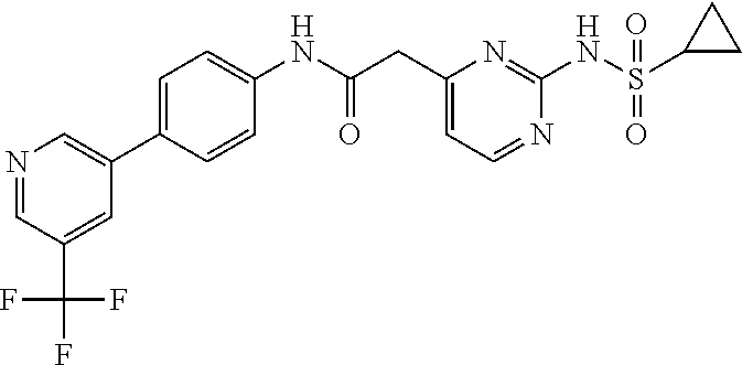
C1(CC(NC2=CC=C(C3=CN=CC(C(F)(F)F)=C3)C=C2)=O)=CC=NC(NS(C2CC2)(=O)=O)=N1
